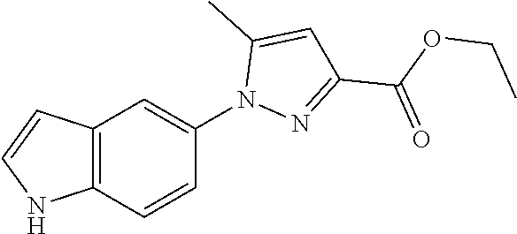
C12=C(C=CC(N3N=C(C(OCC)=O)C=C3C)=C1)NC=C2
